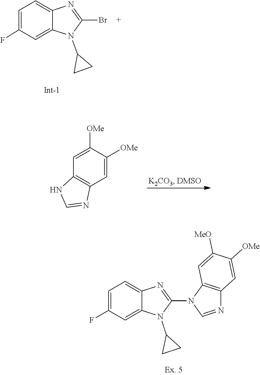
C12=C(C=C([OMe])C([MeO])=C1)N=CN2C1=NC2=CC=C(F)C=C2N1C1CC1.C1(Br)=NC2=CC=C(F)C=C2N1C1CC1.C1=C([OMe])C([OMe])=CC2=C1NC=N2
